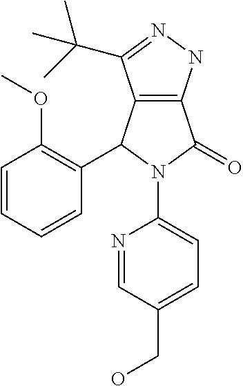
C12=C(NN=C1C(C)(C)C)C(=O)N(C1=CC=C(CO)C=N1)C2C1=C(OC)C=CC=C1
